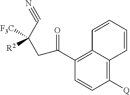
C1([Q])=C2C(=C(C(=O)CC(C#N)([R2])[F3C])C=C1)C=CC=C2
